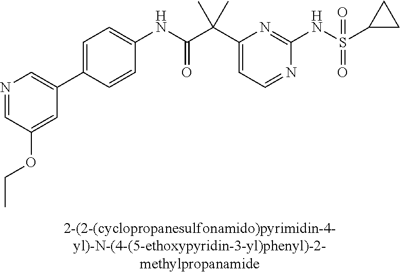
C1(NC(=O)C(C2=CC=NC(NS(=O)(=O)C3CC3)=N2)(C)C)=CC=C(C2=CN=CC(OCC)=C2)C=C1
